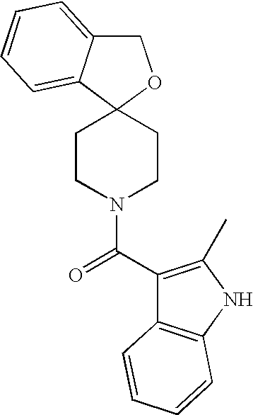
C1C2=CC=CC=C2C2(O1)CCN(C(C1=C(C)NC3=C1C=CC=C3)=O)CC2
